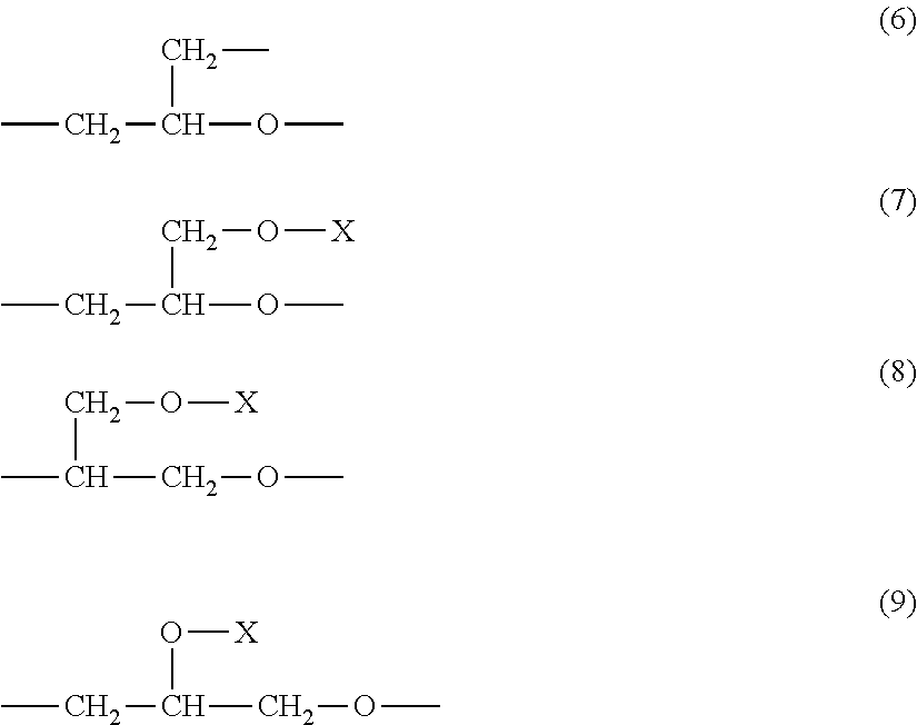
CCC(OC)CC.CCC(OC)CO[X].CC(COC)CO[X].CCC(COC)O[X]
